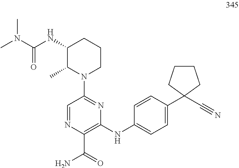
CN(C(NC1C(C)N(C2=NC(NC3=CC=C(C4(C#N)CCCC4)C=C3)=C(C(=O)N)N=C2)CCC1)=O)C
